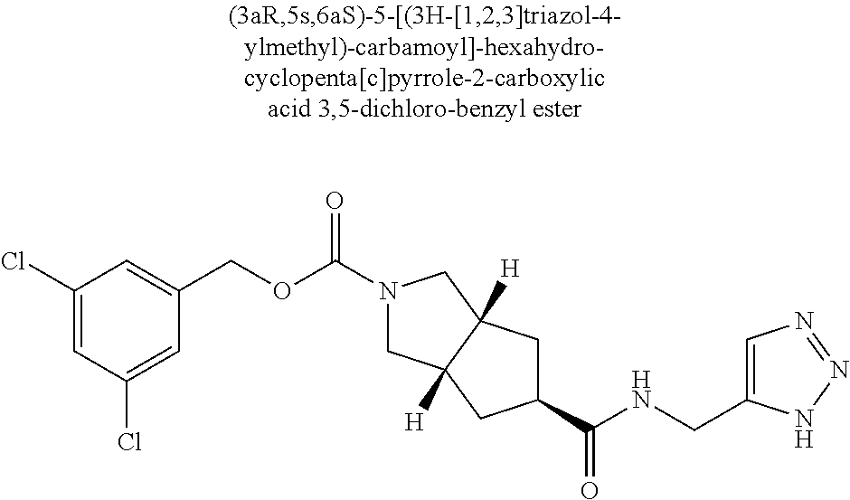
C1(Cl)=CC(Cl)=CC(COC(N2CC3([H])C([H])(C2)CC(C(=O)NCC2=CN=NN2)C3)=O)=C1
